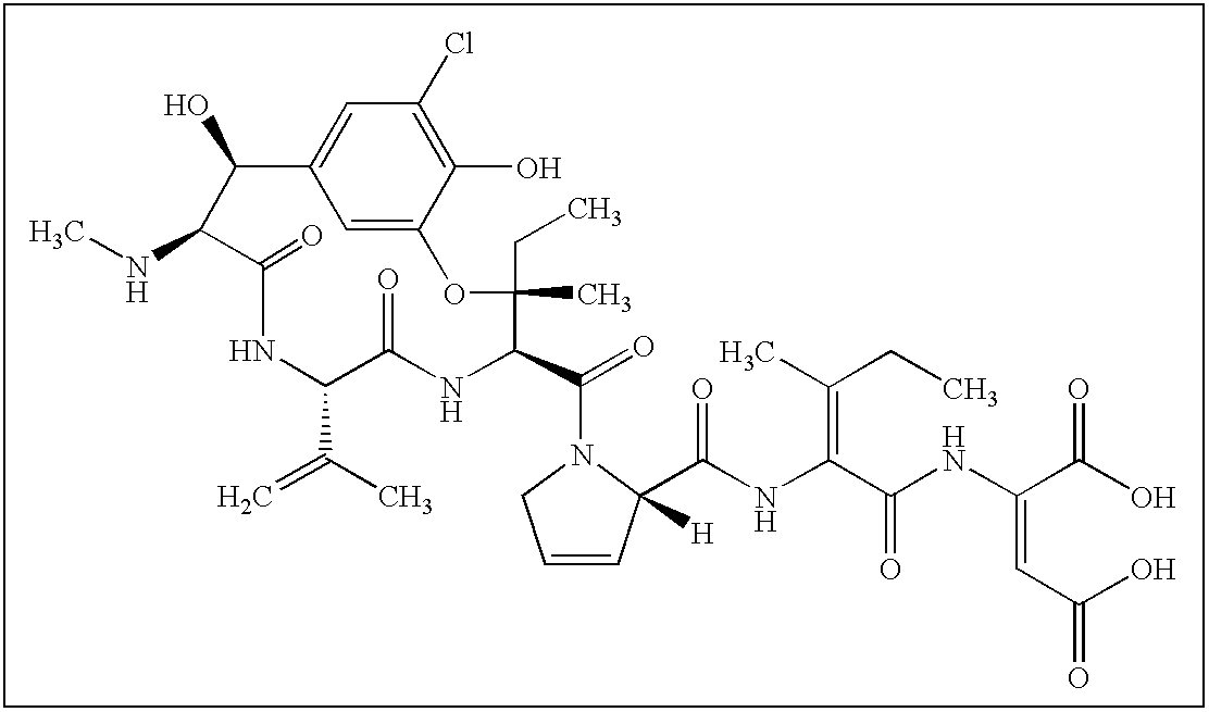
C1=C2C(O)=C(Cl)C=C1C(O)C(NC)C(=O)NC(C(C)=C)C(=O)NC(C(N1CC=CC1(C(NC(=C(CC)C)C(=O)NC(=CC(O)=O)C(=O)O)=O)[H])=O)C(CC)(C)O2
